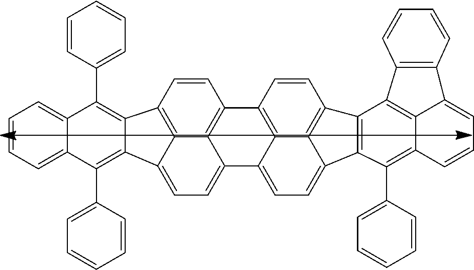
C1=CC(C2=C3C(=C(C4=CC=CC=C4)C4=CC=CC=C24)C2=CC=C4C5=C(C=CC3=C52)C2=C3C4=CC=C4C3=C(C=C2)C2=C4C(C3=CC=CC=C3)=C3C4=C2C2=C(C4=CC=C3)C=CC=C2)=CC=C1
